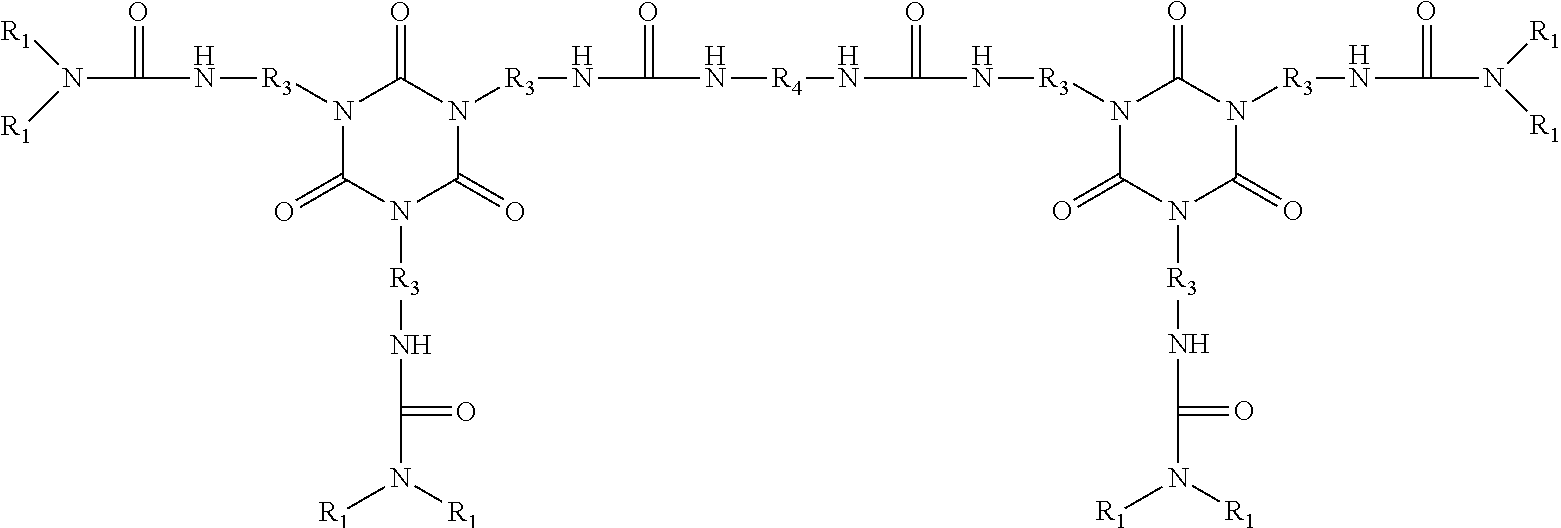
N1([R3]NC(N([R1])[R1])=O)C(=O)N([R3]NC(N([R1])[R1])=O)C(=O)N([R3]NC(=O)N[R4]NC(N[R3]N2C(=O)N([R3]NC(N([R1])[R1])=O)C(=O)N([R3]NC(=O)N([R1])[R1])C2=O)=O)C1=O
